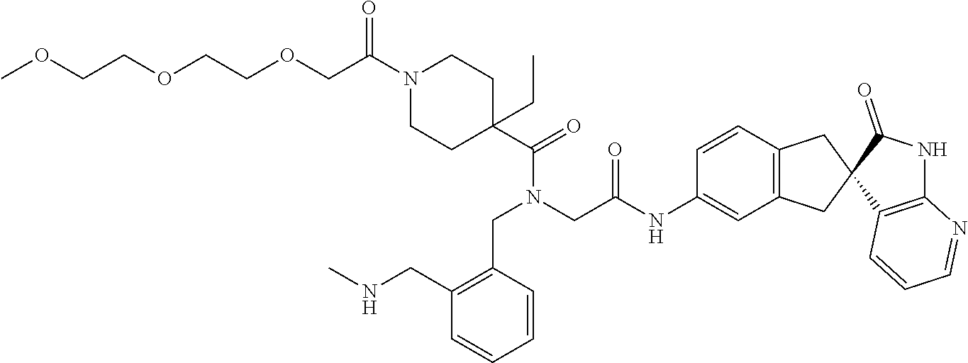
C1=CC(CN(C(C2(CC)CCN(C(COCCOCCOC)=O)CC2)=O)CC(NC2=CC3=C(C=C2)CC2(C3)C3=C(NC2=O)N=CC=C3)=O)=C(CNC)C=C1
